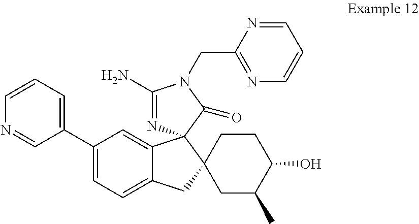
C1(C2=CC=CN=C2)=CC=C2C(=C1)C1(C3(C2)CC(C)C(O)CC3)N=C(N)N(CC2=NC=CC=N2)C1=O
